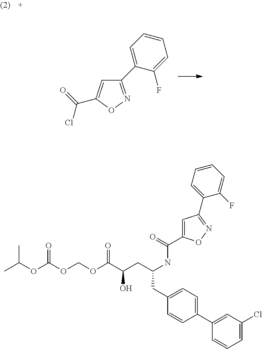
C1(C2=CC=CC=C2F)=NOC(C(Cl)=O)=C1.C1=C(C(NC(CC(O)C(=O)OCOC(OC(C)C)=O)CC2=CC=C(C3=CC(Cl)=CC=C3)C=C2)=O)ON=C1C1=CC=CC=C1F
